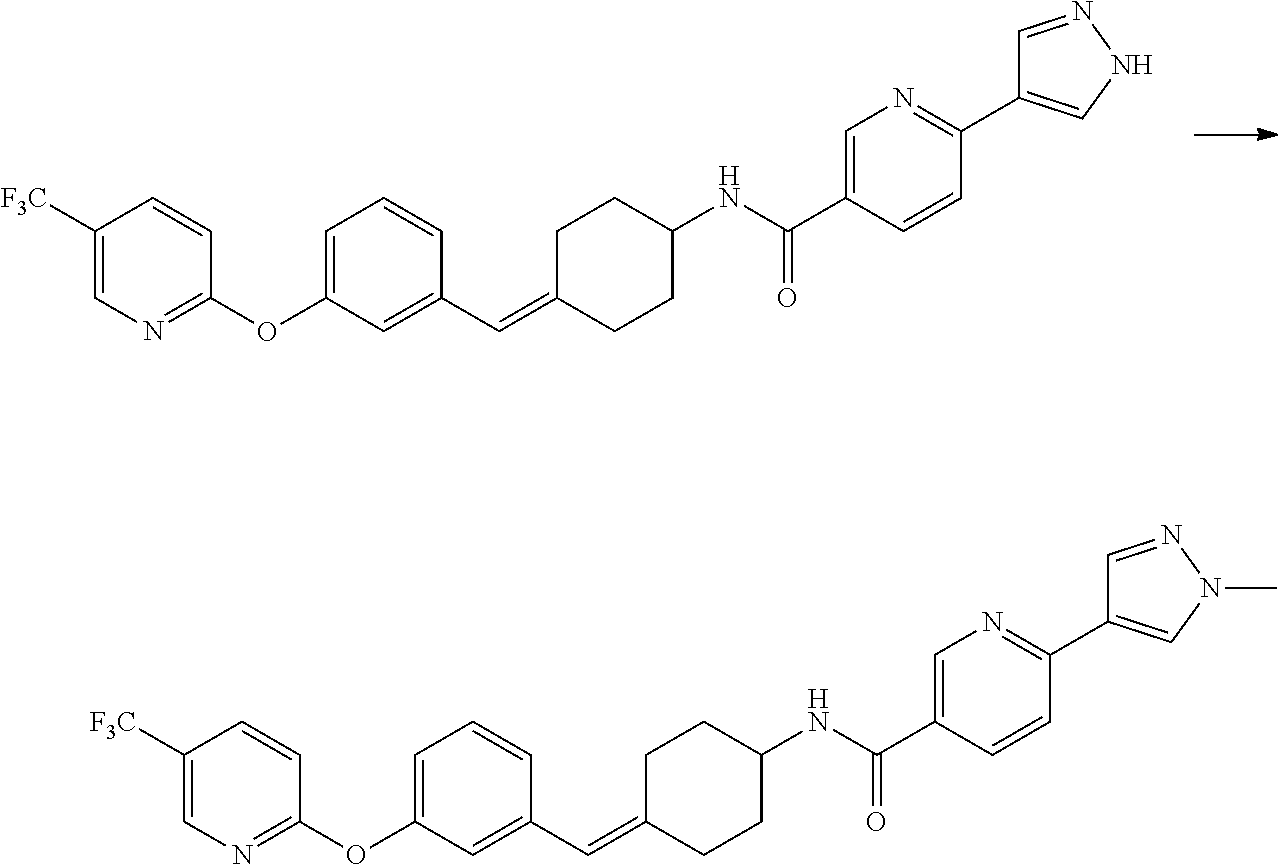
C1=CC(OC2=CC=CC(C=C3CCC(NC(C4=CN=C(C5=CNN=C5)C=C4)=O)CC3)=C2)=NC=C1[F3C].C1=CC(OC2=CC=CC(C=C3CCC(NC(C4=CN=C(C5=CN(C)N=C5)C=C4)=O)CC3)=C2)=NC=C1[F3C]
